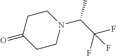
C1CN(C(C(F)(F)F)C)CCC1=O
